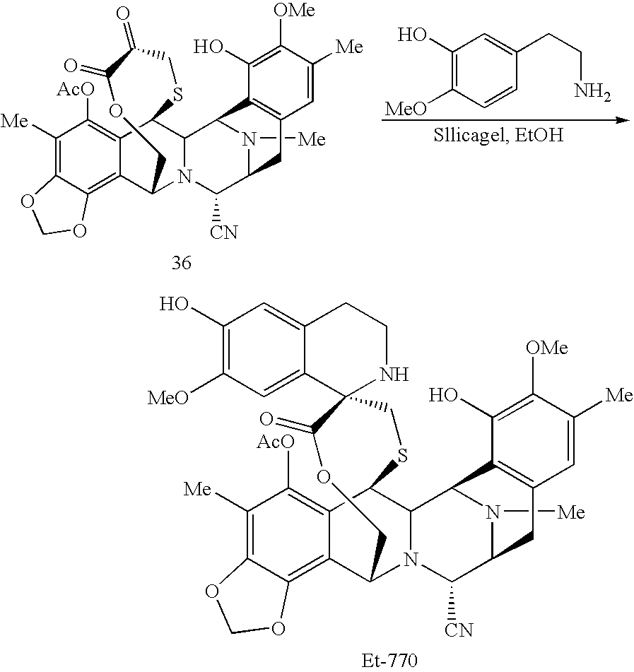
N1([Me])C2C([CN])N3C4C5=C6C(=C([Me])C([AcO])=C5C(C3C1C1=C(C2)C=C([Me])C([OMe])=C1O)SCC1(C(=O)OC4)NCCC2=CC(O)=C([MeO])C=C12)OCO6.C1(O)=C([MeO])C=CC(CCN)=C1.N1([Me])C2C([CN])N3C4C5=C6C(=C([Me])C([AcO])=C5C(C3C1C1=C(C2)C=C([Me])C([OMe])=C1O)SCC(=O)C(=O)OC4)OCO6
